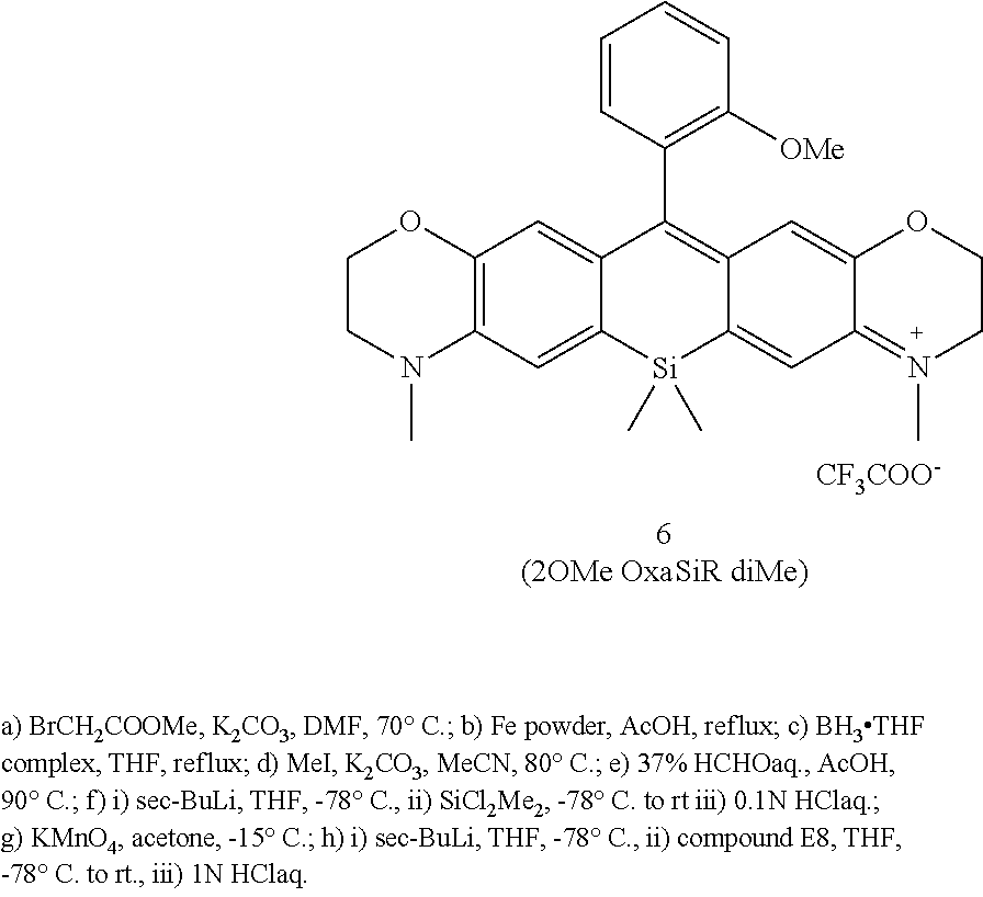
C12=C(C=C3C(=C1)C(C1=C([OMe])C=CC=C1)=C1C(=CC4=N(C)CCOC4=C1)[Si]3(C)C)N(C)CCO2.[CF3COO-]
